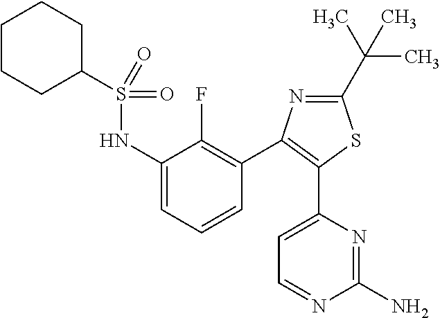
C1CCC(S(NC2=CC=CC(C3=C(C4=CC=NC(N)=N4)SC(C(C)(C)C)=N3)=C2F)(=O)=O)CC1
